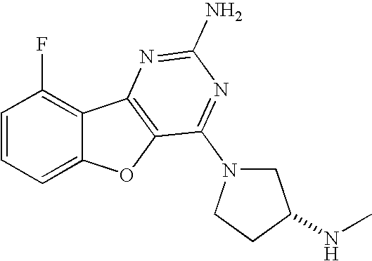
C12=CC=CC(F)=C1C1=C(O2)C(N2CC(NC)CC2)=NC(N)=N1
